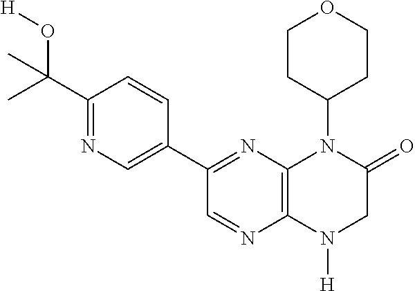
C12=C(N([H])CC(=O)N1C1CCOCC1)N=CC(C1=CN=C(C(O[H])(C)C)C=C1)=N2
